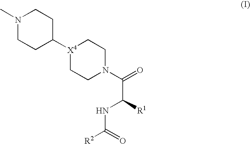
N1(C)CCC([X4]2CCN(C(=O)C(NC([R2])=O)[R1])CC2)CC1
